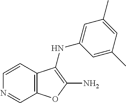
C1=CC2=C(C=N1)OC(N)=C2NC1=CC(C)=CC(C)=C1
